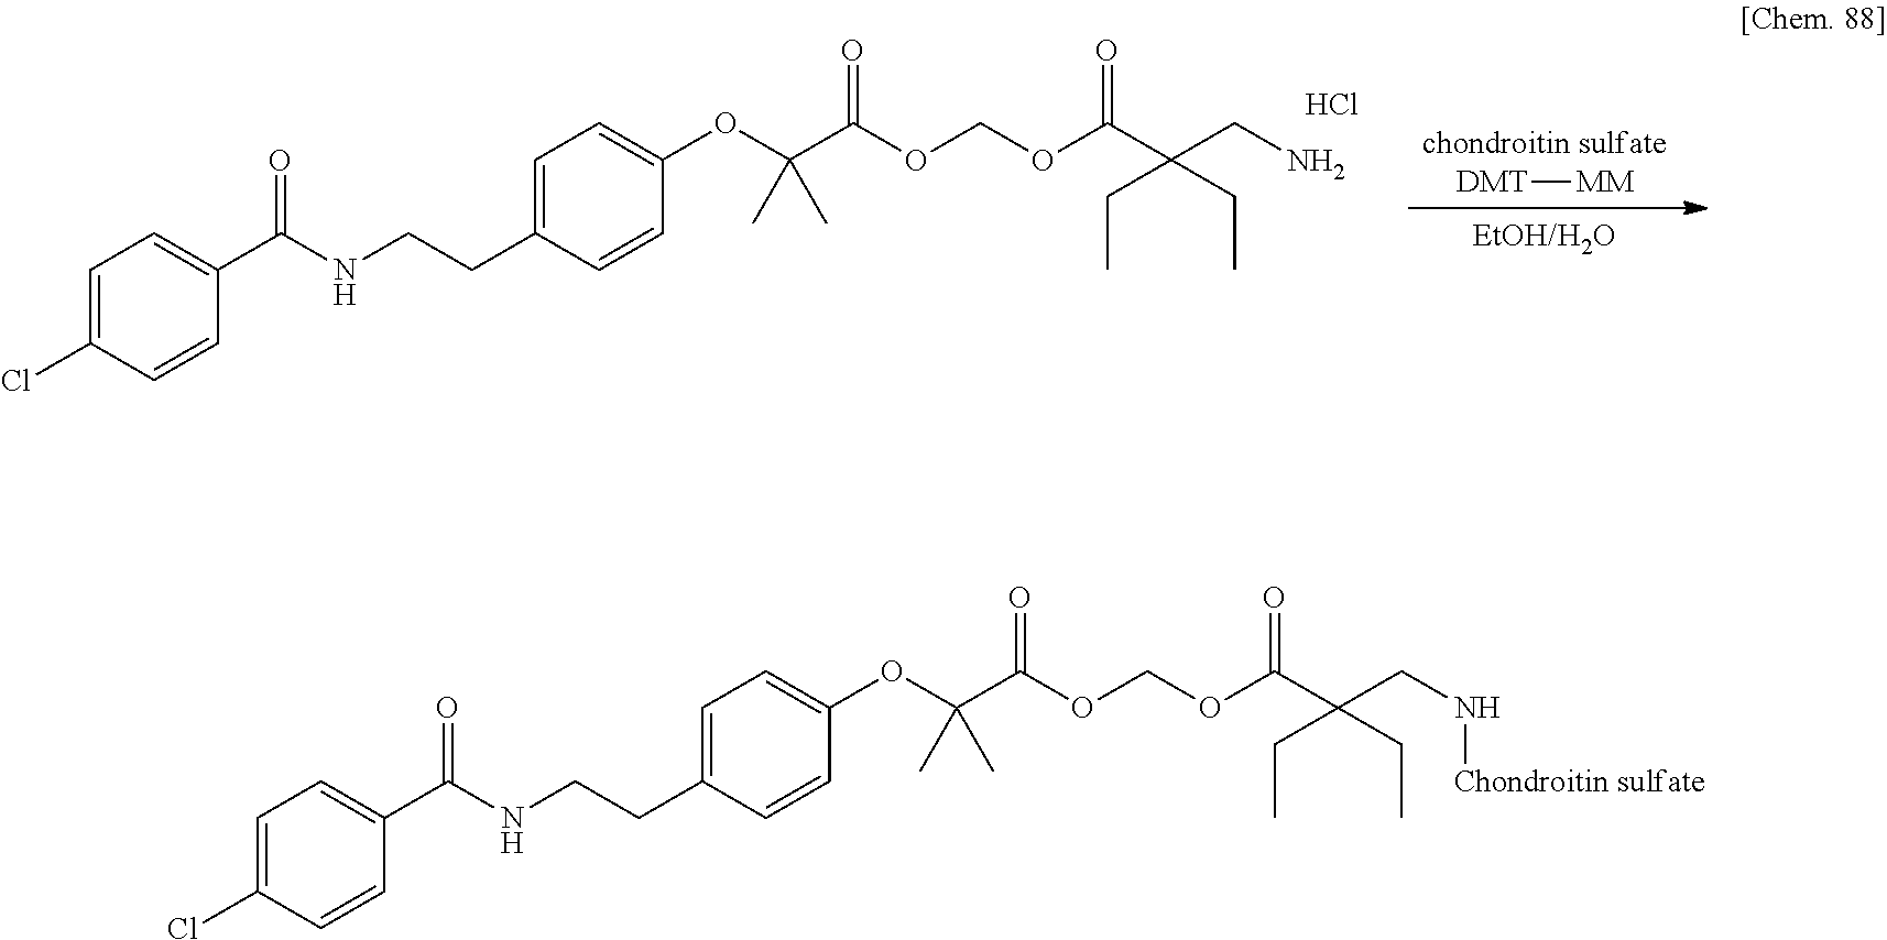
C1=C(Cl)C=CC(C(NCCC2=CC=C(OC(C(=O)OCOC(C(CN[Chondroitin sulfate])(CC)CC)=O)(C)C)C=C2)=O)=C1.C1=C(Cl)C=CC(C(NCCC2=CC=C(OC(C(=O)OCOC(C(CN)(CC)CC)=O)(C)C)C=C2)=O)=C1.Cl.[chondroitin sulfate].[DMT][MM].[EtOH/H2O]
